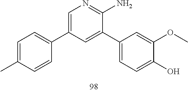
CC1=CC=C(C2=CN=C(N)C(C3=CC=C(O)C(OC)=C3)=C2)C=C1
